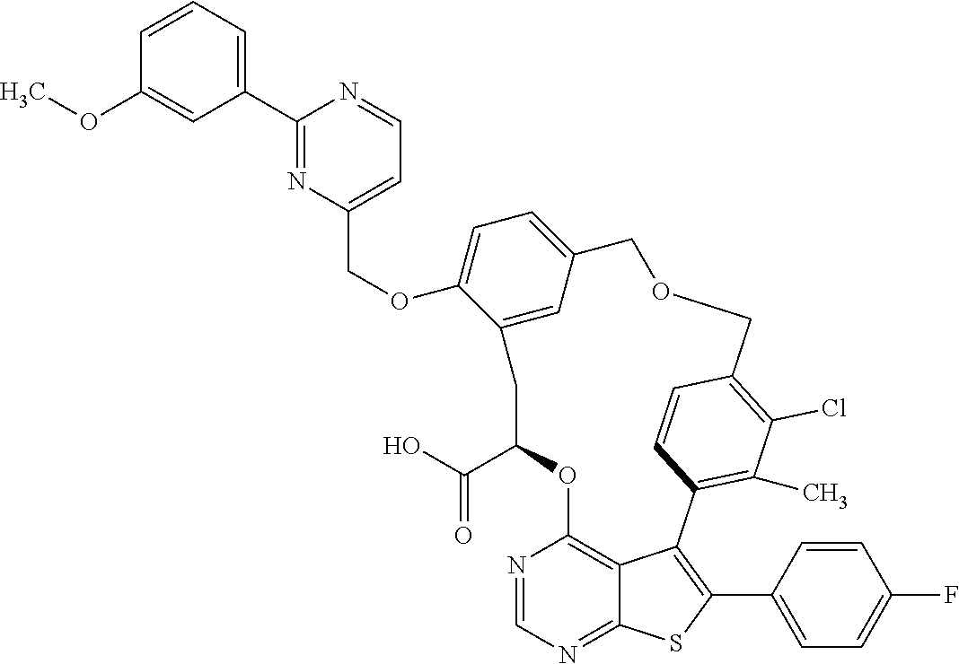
C1=CC=C(C2=NC(COC3=CC=C4C=C3CC(C(=O)O)OC3=C5C(=NC=N3)SC(C3=CC=C(F)C=C3)=C5C3=C(C)C(Cl)=C(C=C3)COC4)=CC=N2)C=C1OC
